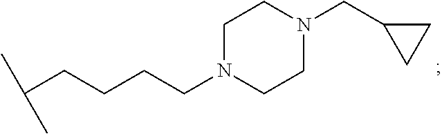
C(CCCCN1CCN(CC2CC2)CC1)(C)C
